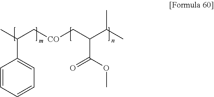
C1=CC=CC=C1C(C)C[CO]CC(C(C)C)C(OC)=O
